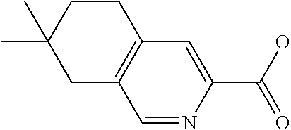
C1=NC(C(O)=O)=CC2=C1CC(C)(C)CC2
